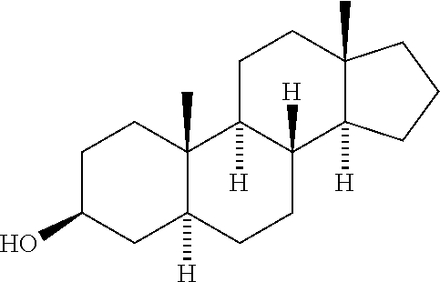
C1C(O)CC2([H])C(C)(C1)C1([H])C([H])(CC2)C2([H])C(C)(CC1)CCC2
